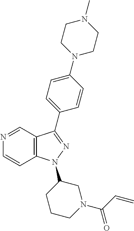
N1=CC2=C(C=C1)N(C1CCCN(C(=O)C=C)C1)N=C2C1=CC=C(N2CCN(C)CC2)C=C1
